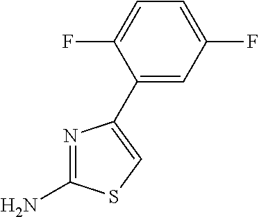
NC1=NC(C2=CC(F)=CC=C2F)=CS1
